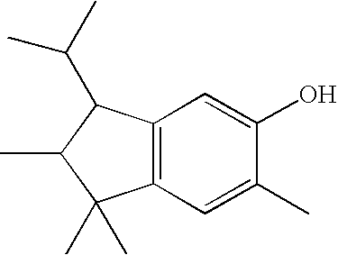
C12=C(C=C(C)C(O)=C1)C(C)(C)C(C)C2C(C)C
